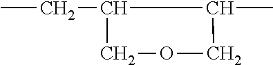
CCC1C(C)COC1
